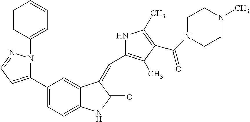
C1(C2=CC=NN2C2=CC=CC=C2)=CC=C2C(=C1)C(=CC1=C(C)C(C(N3CCN(C)CC3)=O)=C(C)N1)C(=O)N2
